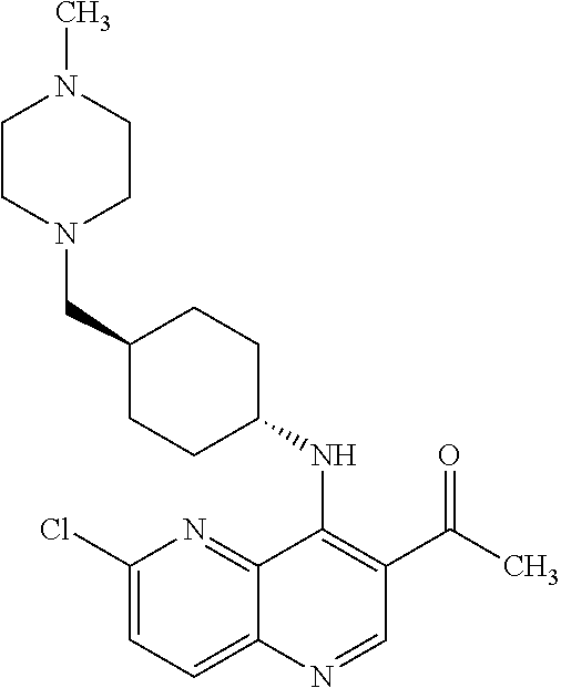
C1(Cl)=CC=C2C(=N1)C(NC1CCC(CN3CCN(C)CC3)CC1)=C(C(=O)C)C=N2
